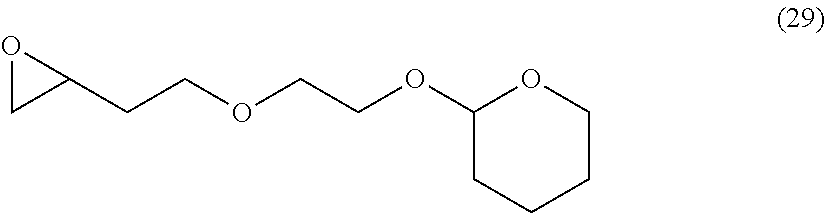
O1CC1CCOCCOC1CCCCO1
